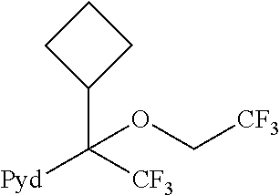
C1CC(C([CF3])([Pyd])OC[CF3])C1
